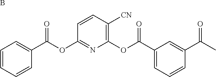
B.C1=CC=CC(C(OC2=NC(OC(C3=CC=CC(C(C)=O)=C3)=O)=C([CN])C=C2)=O)=C1
